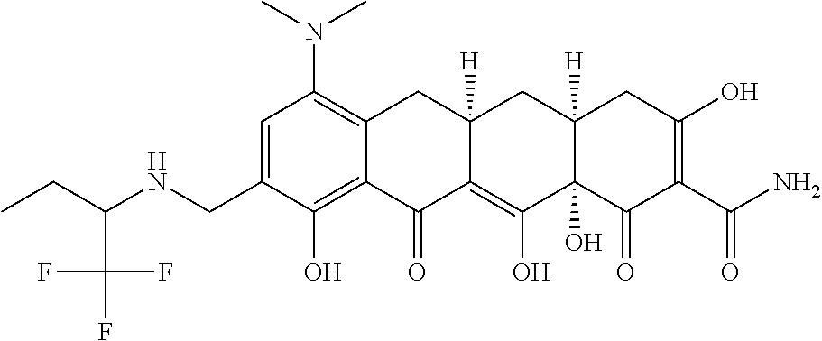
C1=C(CNC(CC)C(F)(F)F)C(O)=C2C(=C1N(C)C)CC1([H])C(=C(O)C3(O)C([H])(C1)CC(O)=C(C(N)=O)C3=O)C2=O
